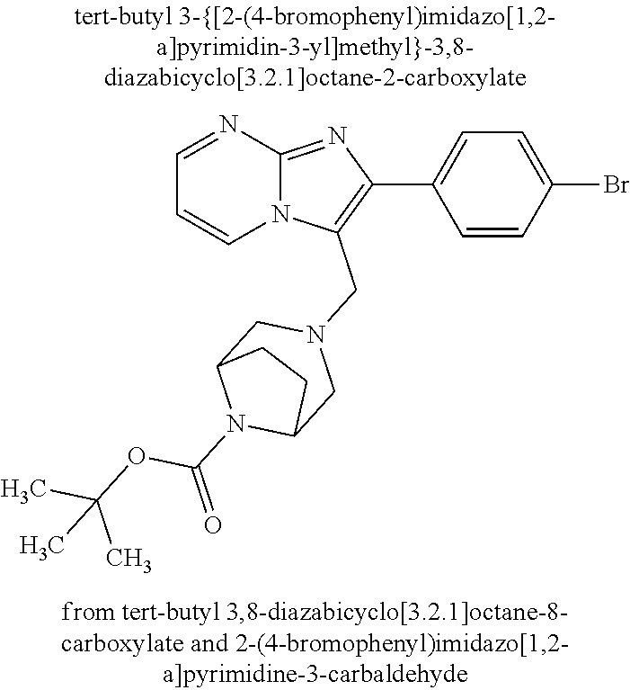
N12C(=NC(C3=CC=C(Br)C=C3)=C1CN1CC3N(C(=O)OC(C)(C)C)C(C1)CC3)N=CC=C2
